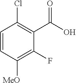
C1=CC([MeO])=C(F)C(C(O)=O)=C1Cl
